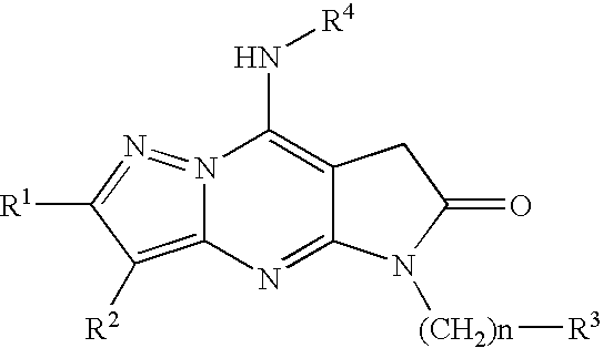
N12=N=C([R1])C([R2])=C1N=C1C(=C2N[R4])CC(=O)N1[(CH2)n][R3]
